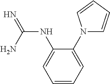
N(C(=N)N)C1=CC=CC=C1N1C=CC=C1
